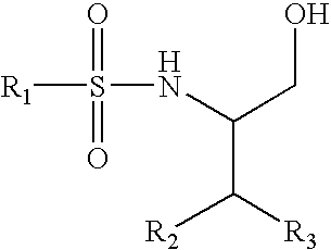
[R1]S(NC(C([R2])[R3])CO)(=O)=O
